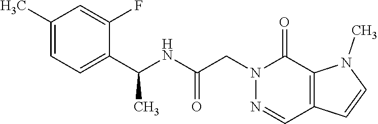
C1(C)=CC=C(C(NC(CN2N=CC3=C(C2=O)N(C)C=C3)=O)C)C(F)=C1
